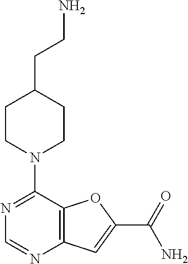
N1=C(N2CCC(CCN)CC2)C2=C(N=C1)C=C(C(=O)N)O2
